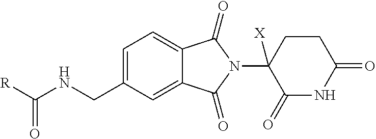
C1=C(CNC([R])=O)C=C2C(=C1)C(=O)N(C1([X])C(=O)NC(=O)CC1)C2=O
